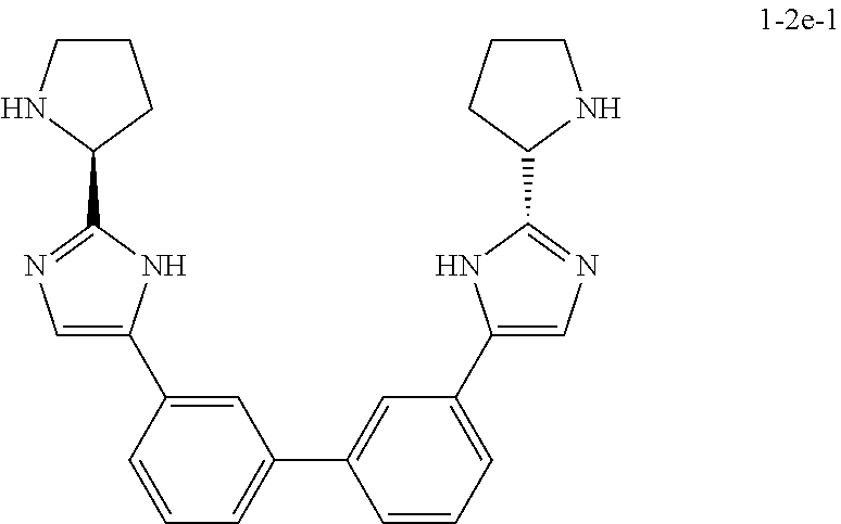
C1=C(C2=CN=C(C3CCCN3)N2)C=CC=C1C1=CC(C2=CN=C(C3NCCC3)N2)=CC=C1
